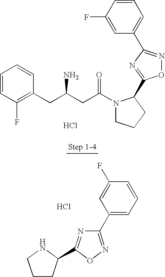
Cl.C1=CC(F)=C(CC(CC(N2CCCC2C2=NC(C3=CC=CC(F)=C3)=NO2)=O)N)C=C1.C1(C2=NOC(C3CCCN3)=N2)=CC=CC(F)=C1.Cl
